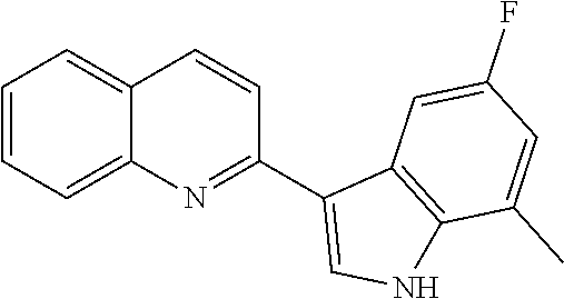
C1=CC=C2C(=C1)C=CC(C1=CNC3=C1C=C(F)C=C3C)=N2
